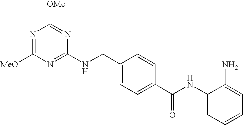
[MeO]C1=NC([OMe])=NC(NCC2=CC=C(C(NC3=CC=CC=C3N)=O)C=C2)=N1
